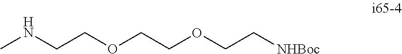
N(CCOCCOCC[NHBoc])C
